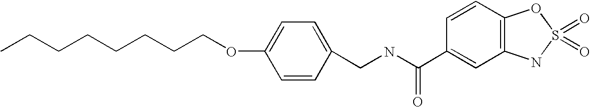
CCCCCCCCOC1=CC=C(CNC(C2=CC3=C(C=C2)OS(=O)(=O)N3)=O)C=C1
